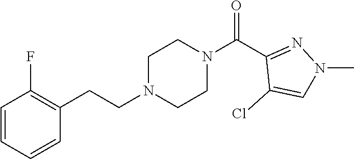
C1=CC=CC(CCN2CCN(C(C3=NN(C)C=C3Cl)=O)CC2)=C1F
